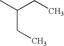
C(C)C(C)CC
